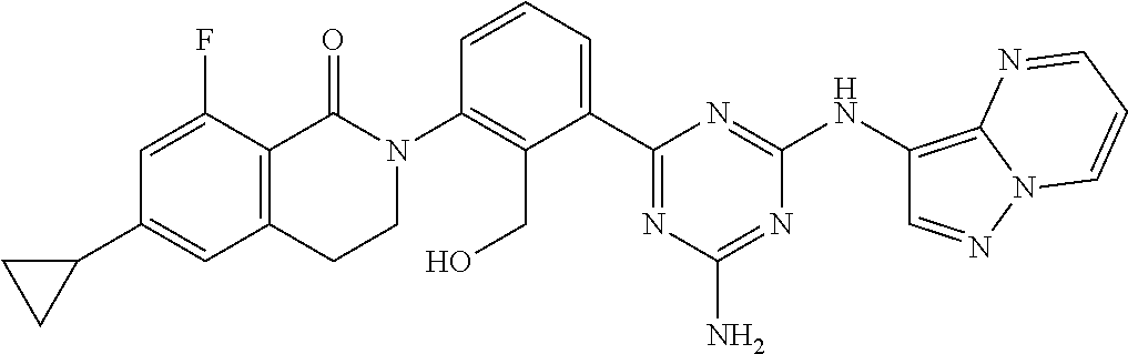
C12=C(C(=O)N(C3=C(CO)C(C4=NC(N)=NC(NC5=C6N(N=C5)C=CC=N6)=N4)=CC=C3)CC1)C(F)=CC(C1CC1)=C2
